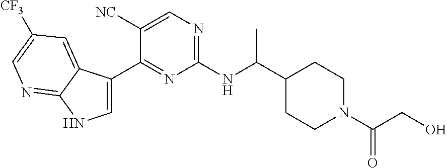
C1(C(NC2=NC=C([NC])C(C3=CNC4=NC=C([CF3])C=C34)=N2)C)CCN(C(CO)=O)CC1
